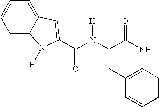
C1=C2C(=CC=C1)C=C(C(N([H])C1CC3=C(NC1=O)C=CC=C3)=O)N2[H]
